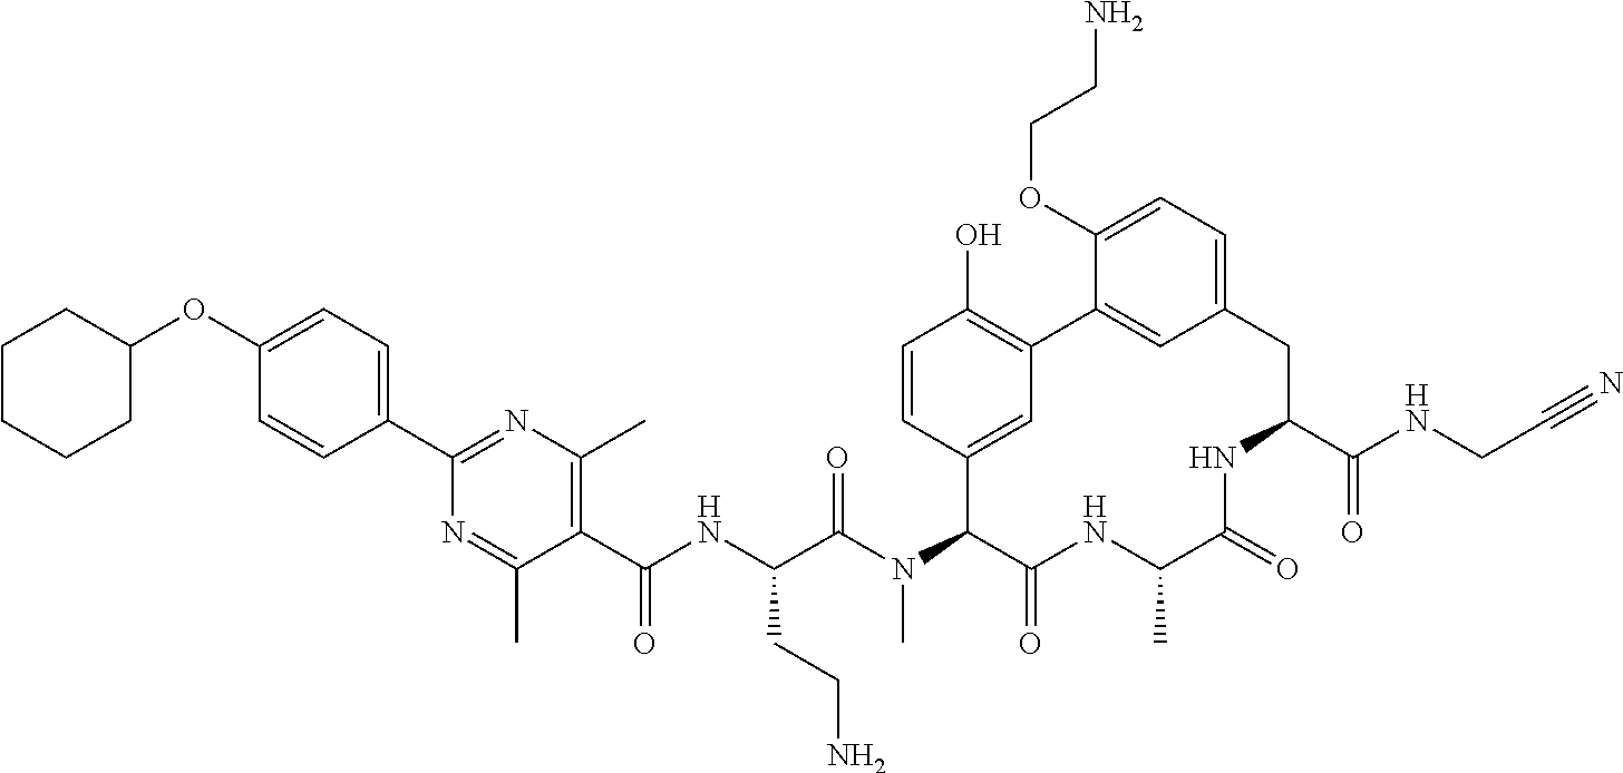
C1(OC2CCCCC2)=CC=C(C2=NC(C)=C(C(NC(C(N(C3C(=O)NC(C)C(=O)NC(C(NCC#N)=O)CC4=CC=C(OCCN)C(=C4)C4=C(O)C=CC3=C4)C)=O)CCN)=O)C(C)=N2)C=C1
